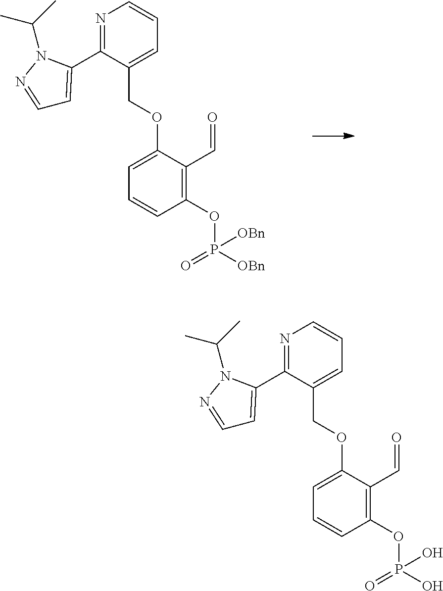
C1(OP(O)(=O)O)=C(C=O)C(OCC2=CC=CN=C2C2=CC=NN2C(C)C)=CC=C1.C1(OP([OBn])(=O)[OBn])=C(C=O)C(OCC2=CC=CN=C2C2=CC=NN2C(C)C)=CC=C1
